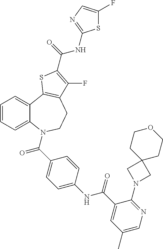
C1=CC=C2C(=C1)C1=C(CCN2C(=O)C2=CC=C(NC(=O)C3=CC(C)=CN=C3N3CC4(C3)CCOCC4)C=C2)C(F)=C(C(NC2=NC=C(F)S2)=O)S1
